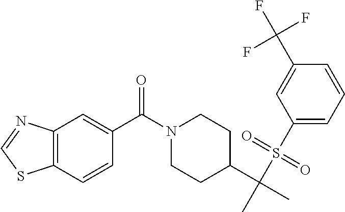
C1(S(C(C)(C2CCN(C(C3=CC4=C(C=C3)SC=N4)=O)CC2)C)(=O)=O)=CC=CC(C(F)(F)F)=C1
